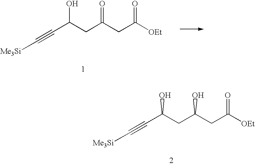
OC(CC(CC([OEt])=O)O)C#C[Me3Si].OC(CC(CC([OEt])=O)=O)C#C[Me3Si]
